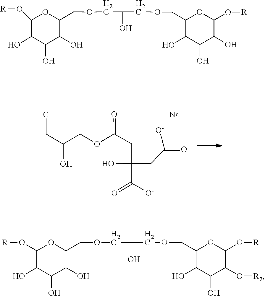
C1(O)C(O)C(O)C(COCC(COCC2C(O)C(O)C(O)C(O[R])O2)O)OC1O[R].C(C(=O)[O-])(O)(CC(OCC(CCl)O)=O)CC([O-])=O.[Na].O(CC1C(O)C(O)C(O)C(O[R])O1)CC(O)COCC1C(O)C(O)C(O[R2])C(O[R])O1
